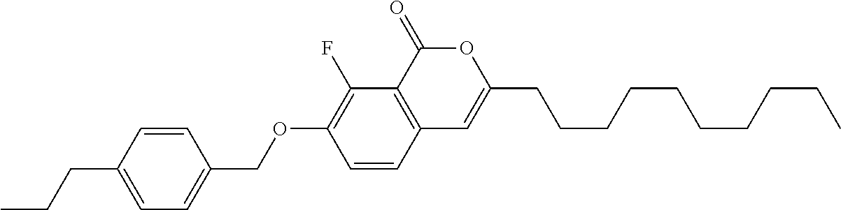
C12=C(C(=O)OC(CCCCCCCCCC)=C1)C(F)=C(OCC1=CC=C(CCC)C=C1)C=C2
